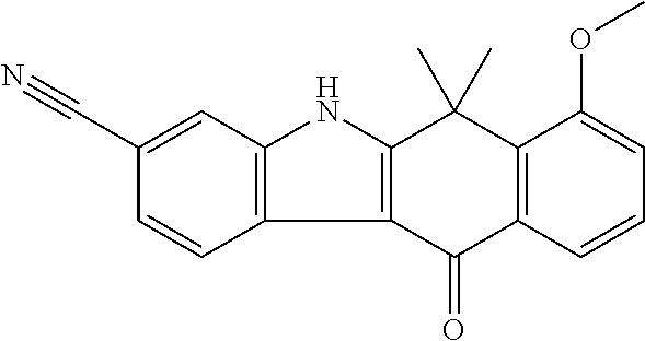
C1(C#N)=CC2=C(C=C1)C1=C(N2)C(C)(C)C2=C(C1=O)C=CC=C2OC
